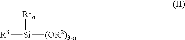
[R3][Si]([(OR2)3-a])[R1a]
